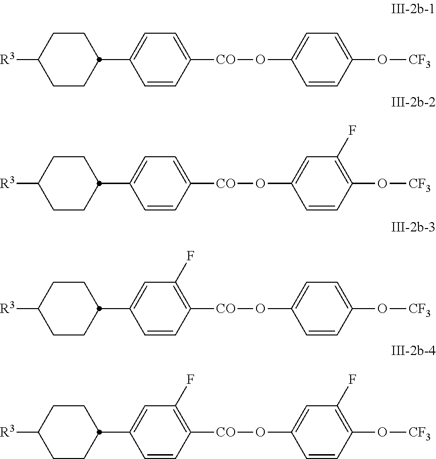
C1CC([R3])CCC1C1=CC=C([CO]OC2=CC=C(O[CF3])C=C2)C=C1.C1CC([R3])CCC1C1=CC=C([CO]OC2=CC(F)=C(O[CF3])C=C2)C=C1.C1CC([R3])CCC1C1=CC(F)=C([CO]OC2=CC=C(O[CF3])C=C2)C=C1.C1CC([R3])CCC1C1=CC(F)=C([CO]OC2=CC(F)=C(O[CF3])C=C2)C=C1
